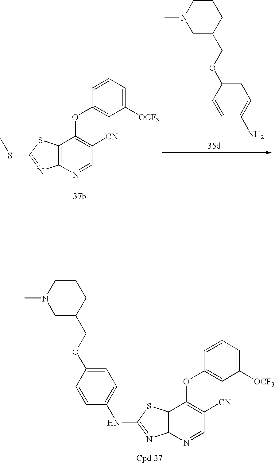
C12=C(N=CC([CN])=C1OC1=CC([OCF3])=CC=C1)N=C(SC)S2.C1=C(OCC2CCCN(C)C2)C=CC(N)=C1.C12=C(N=CC([CN])=C1OC1=CC([OCF3])=CC=C1)N=C(NC1=CC=C(OCC3CCCN(C)C3)C=C1)S2
